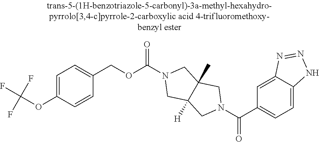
C1=C(OC(F)(F)F)C=CC(COC(N2CC3([H])C(C)(C2)CN(C(C2=CC=C4C(=C2)N=NN4)=O)C3)=O)=C1
